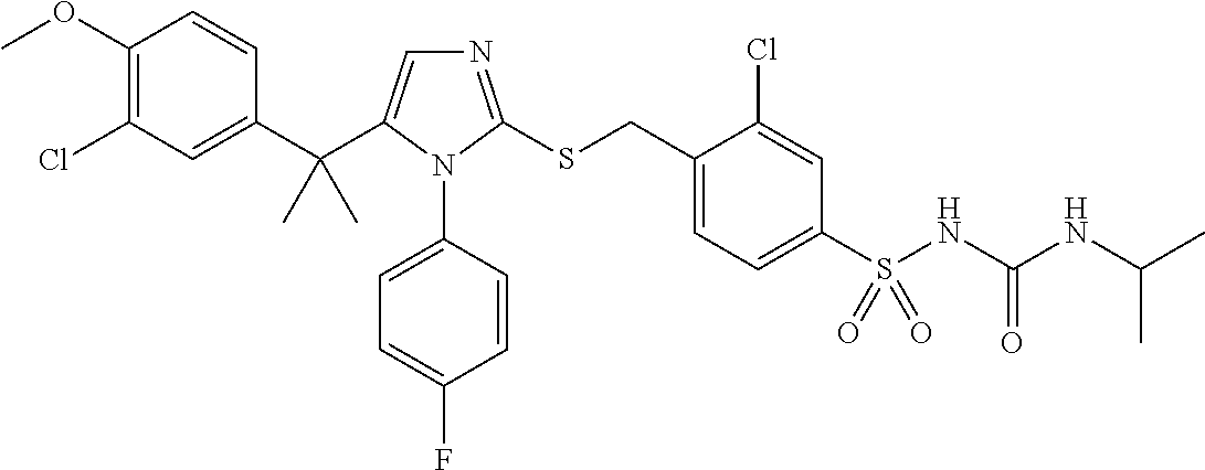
C1(C(C2=CN=C(SCC3=CC=C(S(NC(NC(C)C)=O)(=O)=O)C=C3Cl)N2C2=CC=C(F)C=C2)(C)C)=CC(Cl)=C(OC)C=C1
